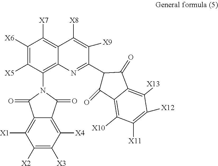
C1([X6])=C([X5])C(N2C(=O)C3=C([X1])C([X2])=C([X3])C([X4])=C3C2=O)=C2C(=C1[X7])C([X8])=C([X9])C(C1C(=O)C3=C([X10])C([X11])=C([X12])C([X13])=C3C1=O)=N2
